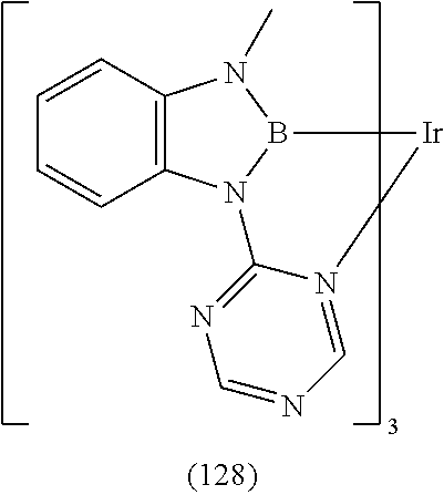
C12=C(N3B(N1C)[Ir]N1=CN=CN=C31)C=CC=C2
